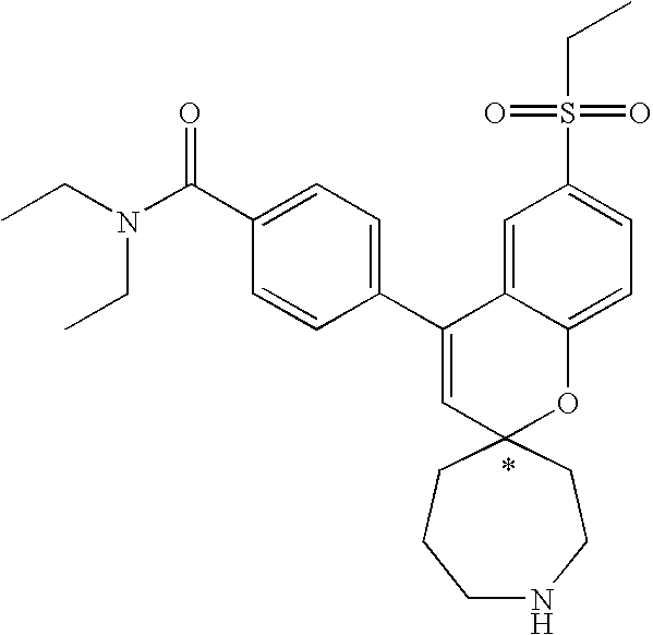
CCN(C(C1=CC=C(C2=CC3(OC4=CC=C(S(=O)(=O)CC)C=C24)CCNCCC3)C=C1)=O)CC
